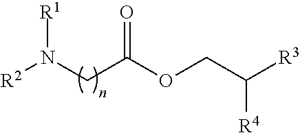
[R1]N([R2])CC(OCC([R3])[R4])=O
